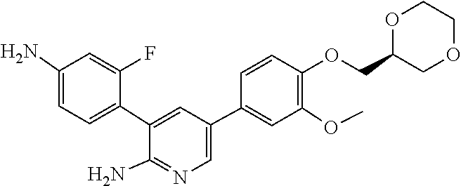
C1(COC2=C(OC)C=C(C3=CN=C(N)C(C4=CC=C(N)C=C4F)=C3)C=C2)OCCOC1
